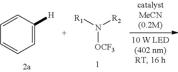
C1=CC=C([H])C=C1.N([OCF3])([R1])[R2]
